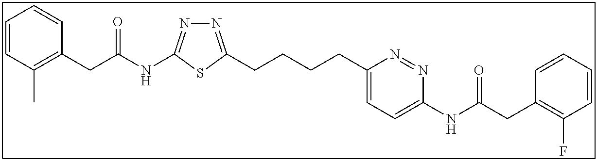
C1=CC(C)=C(CC(NC2=NN=C(CCCCC3=CC=C(NC(CC4=C(F)C=CC=C4)=O)N=N3)S2)=O)C=C1
